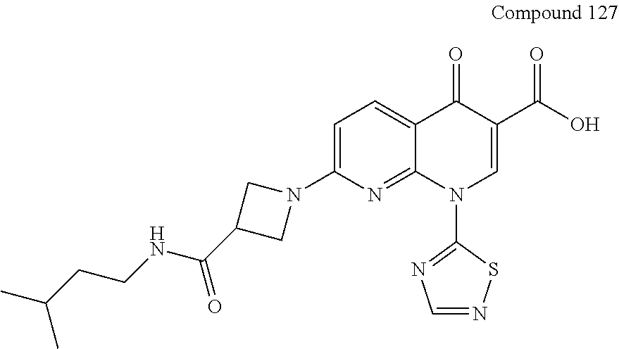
C1=C(N2CC(C(NCCC(C)C)=O)C2)N=C2C(=C1)C(=O)C(C(O)=O)=CN2C1=NC=NS1
